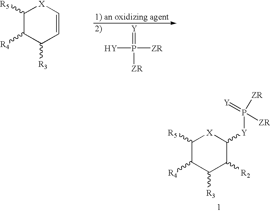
C1([R5])C([R4])C([R3])C=C[X]1.[Y]P([ZR])(=[Y])[ZR].C1([R5])C([R4])C([R3])C([R2])C([Y]P([ZR])([ZR])=[Y])[X]1
